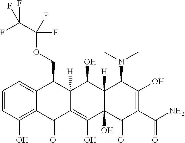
C1=CC(O)=C2C(=C1)C(COC(C(F)(F)F)(F)F)C1([H])C(=C(O)C3(O)C([H])(C1O)C(N(C)C)C(O)=C(C(N)=O)C3=O)C2=O
